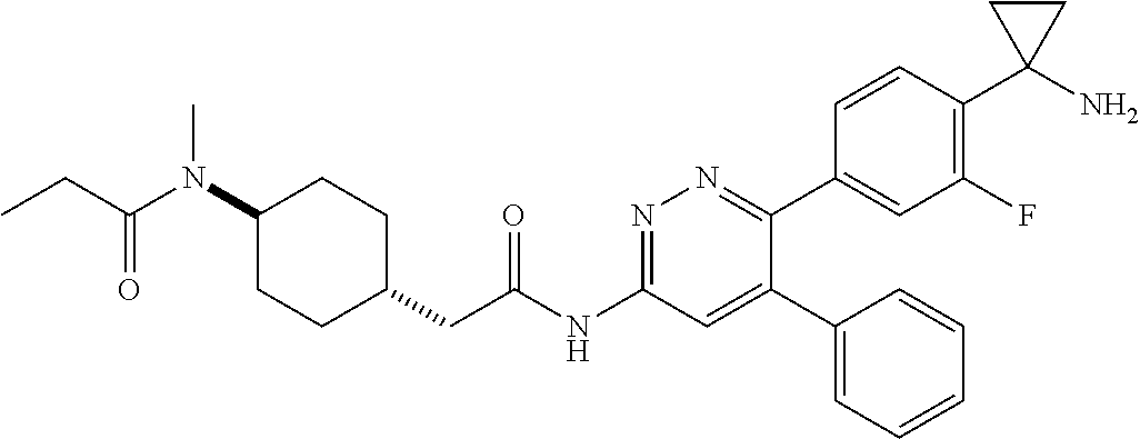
C1(N(C(=O)CC)C)CCC(CC(NC2=NN=C(C3=CC(F)=C(C4(N)CC4)C=C3)C(C3=CC=CC=C3)=C2)=O)CC1
